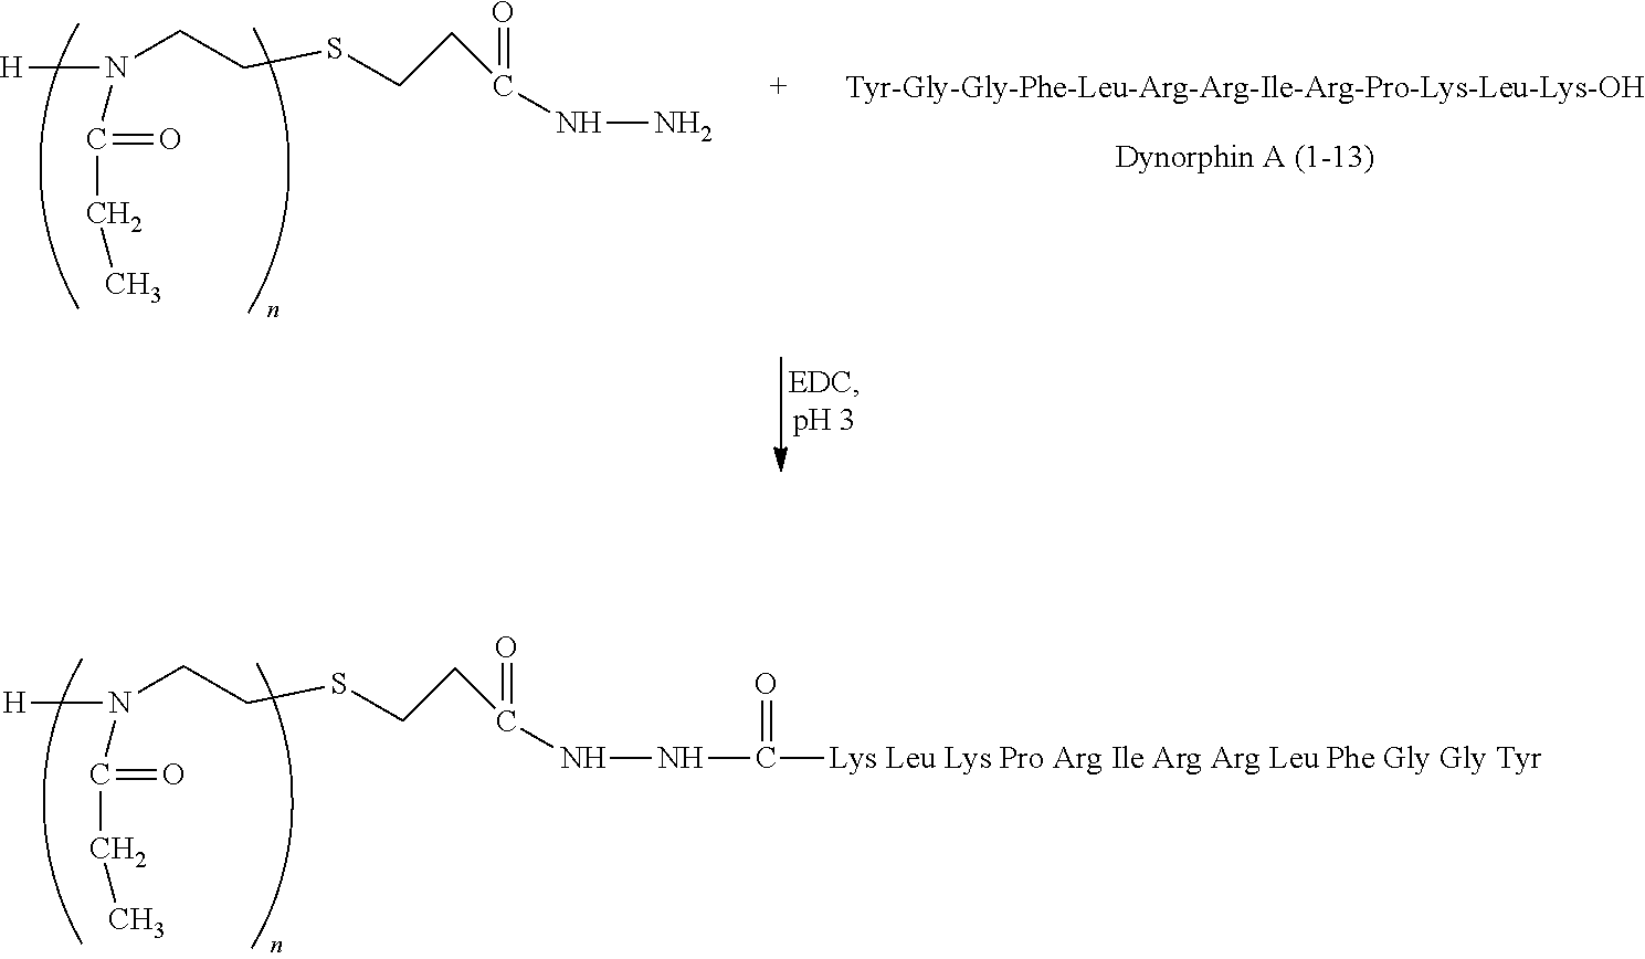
[H]N(CCSCCC(=O)NN)C(=O)CC.[H]N(CCSCCC(=O)NNC(=O)[Lys Leu Lys Pro Arg Ile Arg Arg Leu Phe Gly Gly Tyr])C(=O)CC
